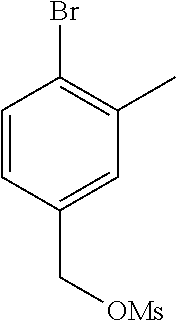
C1=CC(C[OMs])=CC(C)=C1Br
